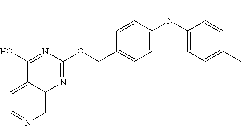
C12=CC=NC=C1N=C(OCC1=CC=C(N(C3=CC=C(C)C=C3)C)C=C1)N=C2O
